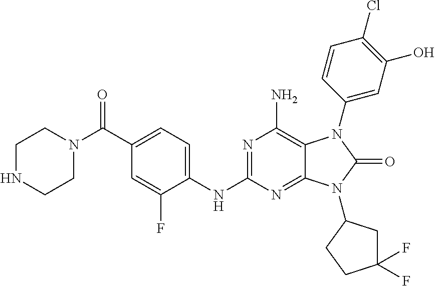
C1(NC2=NC(N)=C3C(=N2)N(C2CC(F)(F)CC2)C(=O)N3C2=CC(O)=C(Cl)C=C2)=CC=C(C(N2CCNCC2)=O)C=C1F
